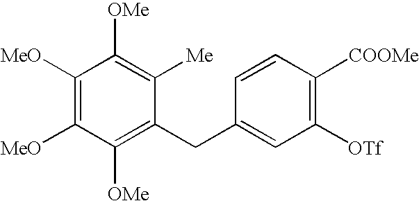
C1([OMe])=C(CC2=CC([OTf])=C([COOMe])C=C2)C([Me])=C([OMe])C([MeO])=C1[MeO]
